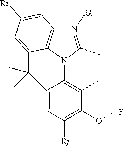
C12=CC([Rj])=C(O[Ly])C(C)=C1N1C(C)=N([Rk])C3=C1C(=CC([Ri])=C3)C2(C)C
